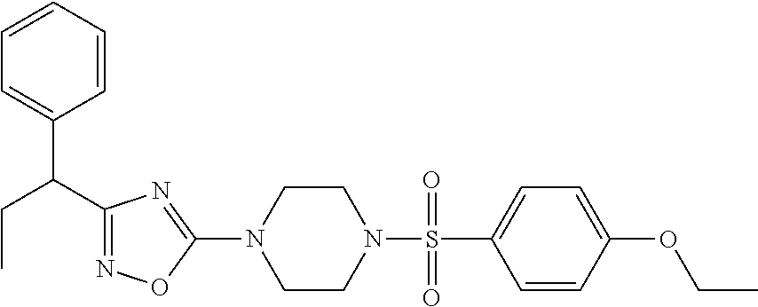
N1=C(C(C2=CC=CC=C2)CC)N=C(N2CCN(S(=O)(C3=CC=C(OCC)C=C3)=O)CC2)O1
